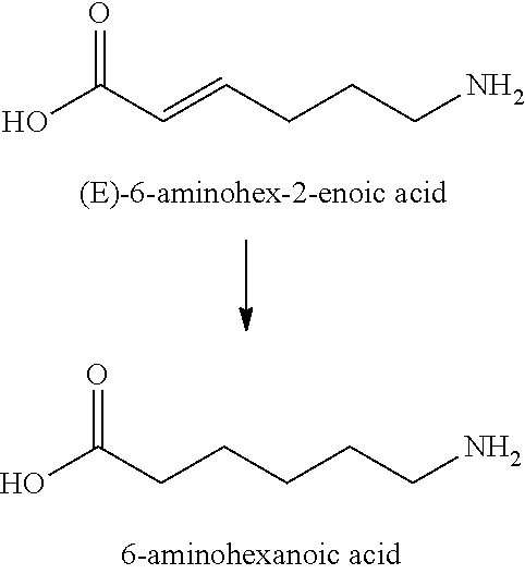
OC(=O)C=CCCCN.OC(=O)CCCCCN
